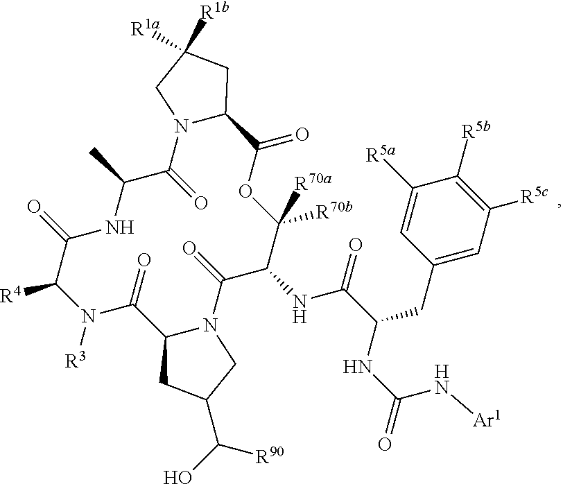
C1([R5a])=CC(CC(C(NC2C([R70a])([R70b])OC(=O)C3N(C(=O)C(C)NC(=O)C([R4])N([R3])C(=O)C4N(C2=O)CC(C(O)[R90])C4)CC([R1a])([R1b])C3)=O)NC(N[Ar1])=O)=CC([R5c])=C1[R5b]
